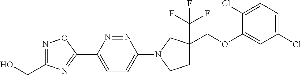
N1=C(CO)N=C(C2=CC=C(N3CC(C(F)(F)F)(COC4=CC(Cl)=CC=C4Cl)CC3)N=N2)O1
